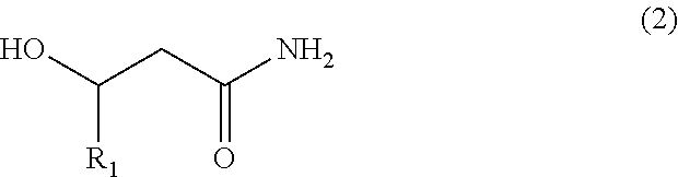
OC(CC(N)=O)[R1]
